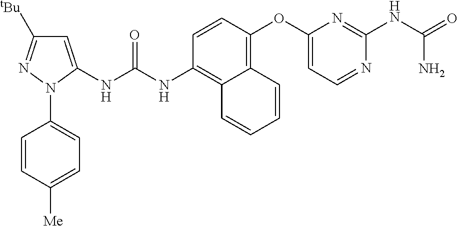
C1=CC(OC2=CC=NC(NC(=O)N)=N2)=C2C(=C1NC(NC1=CC([tBu])=NN1C1=CC=C([Me])C=C1)=O)C=CC=C2
